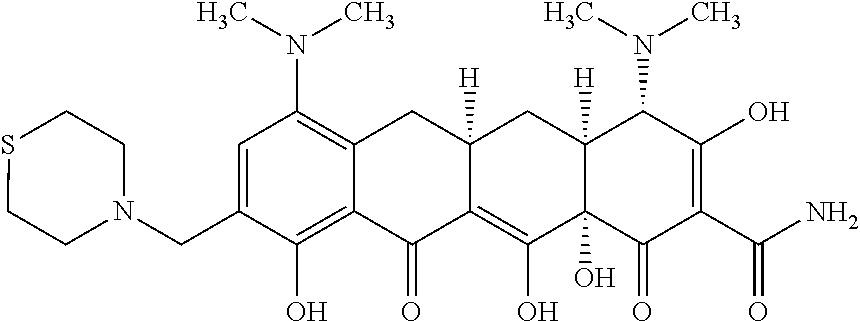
C1=C(CN2CCSCC2)C(O)=C2C(=C1N(C)C)CC1([H])C(=C(O)C3(O)C([H])(C1)C(N(C)C)C(O)=C(C(N)=O)C3=O)C2=O
